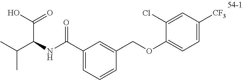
C1(C(NC(C(C)C)C(O)=O)=O)=CC=CC(COC2=CC=C([CF3])C=C2Cl)=C1
